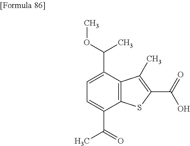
C1=C(C(=O)C)C2=C(C(C(OC)C)=C1)C(C)=C(C(=O)O)S2
